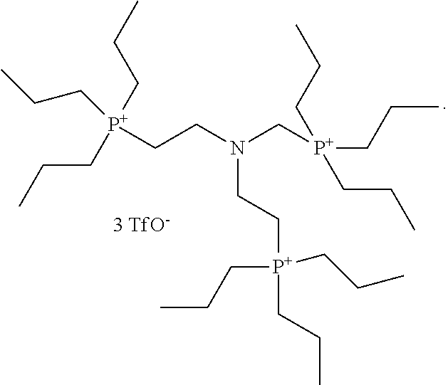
C([P+](CCC)(CCC)CCN(C[P+](CCC)(CCC)CCC)CC[P+](CCC)(CCC)CCC)CC
